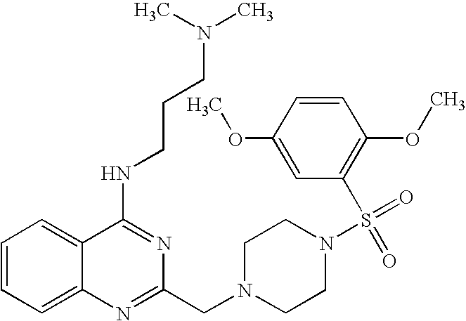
C1=CC=C2C(=C1)C(NCCCN(C)C)=NC(CN1CCN(S(=O)(C3=C(OC)C=CC(OC)=C3)=O)CC1)=N2
